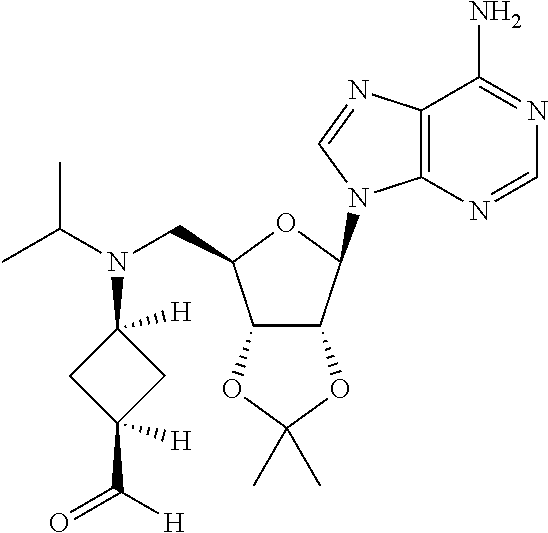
C12=C(N=CN=C1N)N(C1C3C(C(CN(C(C)C)C4([H])CC(C([H])=O)([H])C4)O1)OC(C)(C)O3)C=N2
